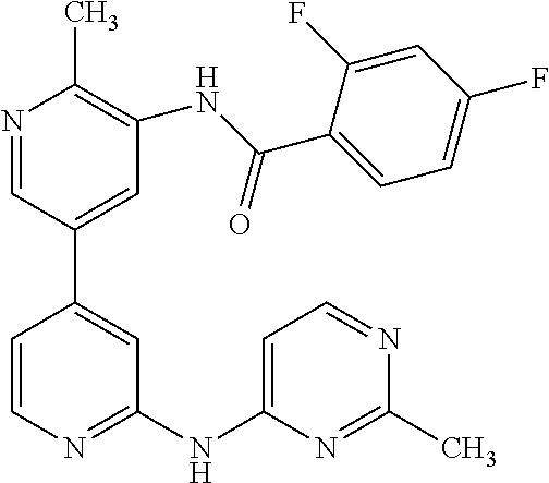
C1=CC(C2=CC(NC(C3=CC=C(F)C=C3F)=O)=C(C)N=C2)=CC(NC2=CC=NC(C)=N2)=N1
